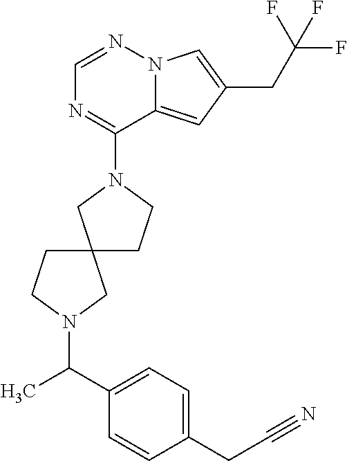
C1=NN2C(=CC(CC(F)(F)F)=C2)C(N2CC3(CC2)CCN(C(C2=CC=C(CC#N)C=C2)C)C3)=N1
